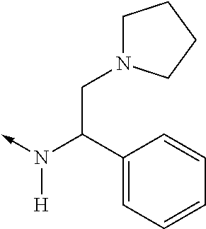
N([H])(C(C1=CC=CC=C1)CN1CCCC1)->C
